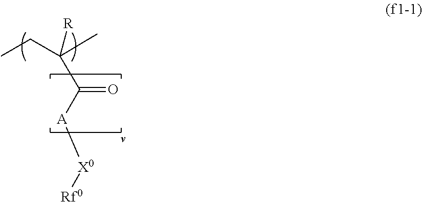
CCC(C)([R])C([A][X0][Rf0])=O
